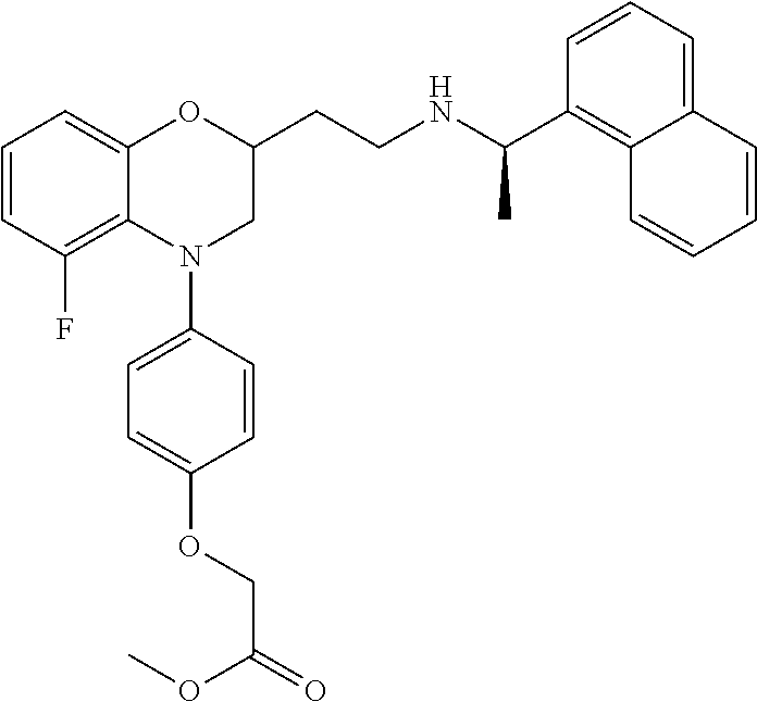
C1=CC(F)=C2C(=C1)OC(CCNC(C1=C3C(=CC=C1)C=CC=C3)C)CN2C1=CC=C(OCC(=O)OC)C=C1
